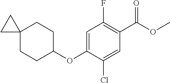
C1(F)=C(C(OC)=O)C=C(Cl)C(OC2CCC3(CC2)CC3)=C1
